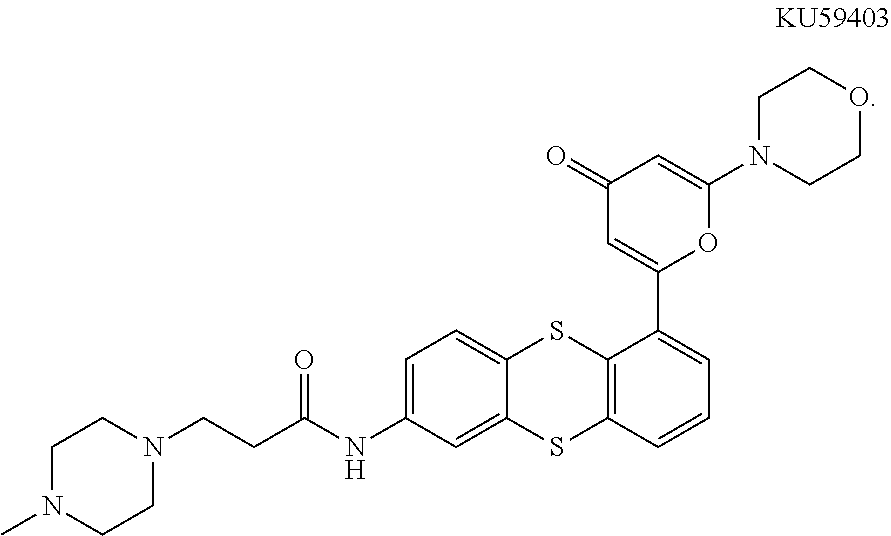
C1(NC(CCN2CCN(C)CC2)=O)=CC=C2C(=C1)SC1=C(S2)C(C2=CC(=O)C=C(N3CCOCC3)O2)=CC=C1
